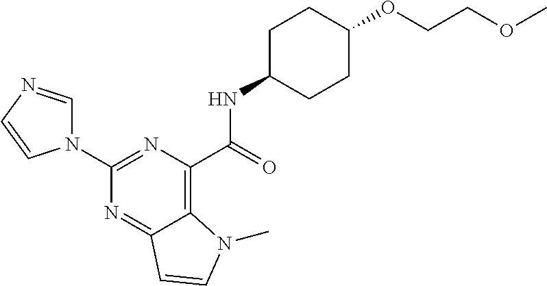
N1(C2=NC(C(NC3CCC(OCCOC)CC3)=O)=C3C(=N2)C=CN3C)C=NC=C1
